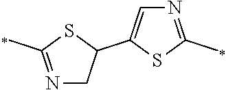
N1=C(C)SC(C2=CN=C(C)S2)C1
